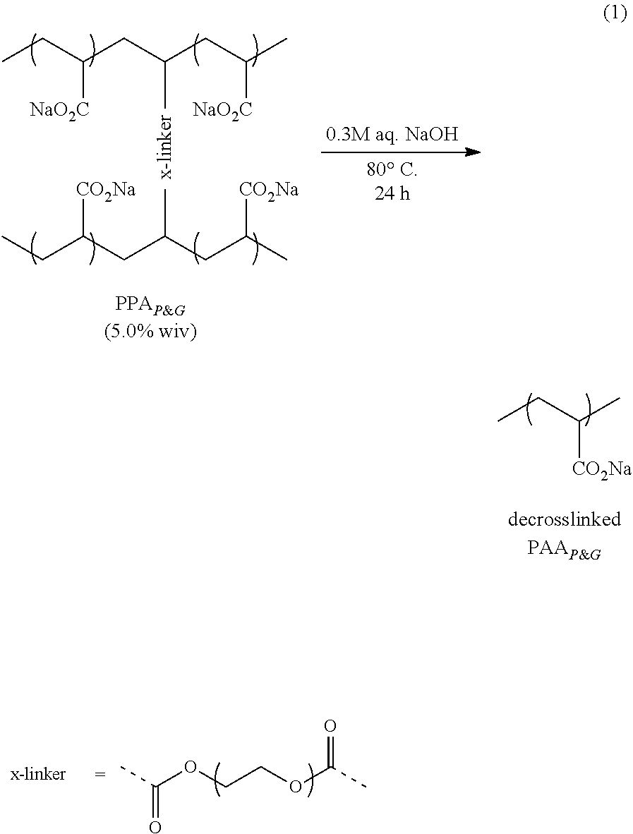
CCC(C)[CO2Na].CC(OCCOC(C)=O)=O.CCC(CC(CC(C)[NaO2C])C)[NaO2C].CCC(CC(CC(C)[CO2Na])C)[CO2Na]
